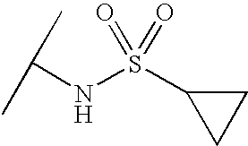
C1C(S(NC(C)C)(=O)=O)C1
